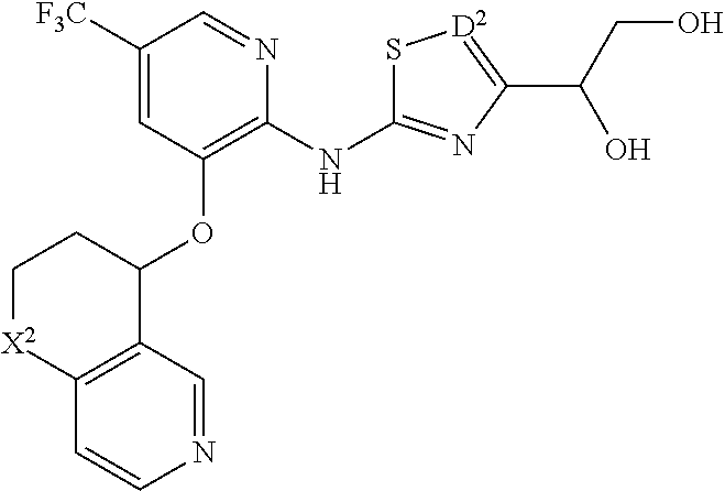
[F3C]C1=CC(OC2CC[X2]C3=C2C=NC=C3)=C(NC2=NC(C(CO)O)=[D2]S2)N=C1
